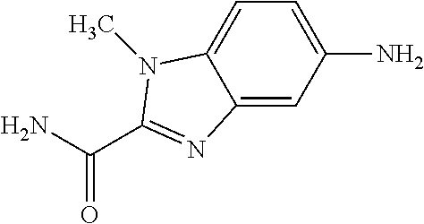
C12=CC(N)=CC=C1N(C)C(C(=O)N)=N2
